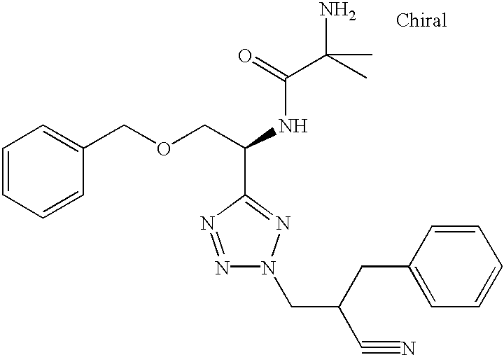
C1=CC=CC(COCC(NC(C(C)(N)C)=O)C2=NN(CC(C#N)CC3=CC=CC=C3)N=N2)=C1
